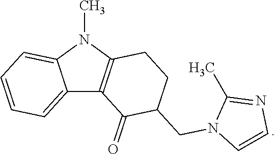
C12=CC=CC=C1N(C)C1=C2C(=O)C(CN2C=CN=C2C)CC1
